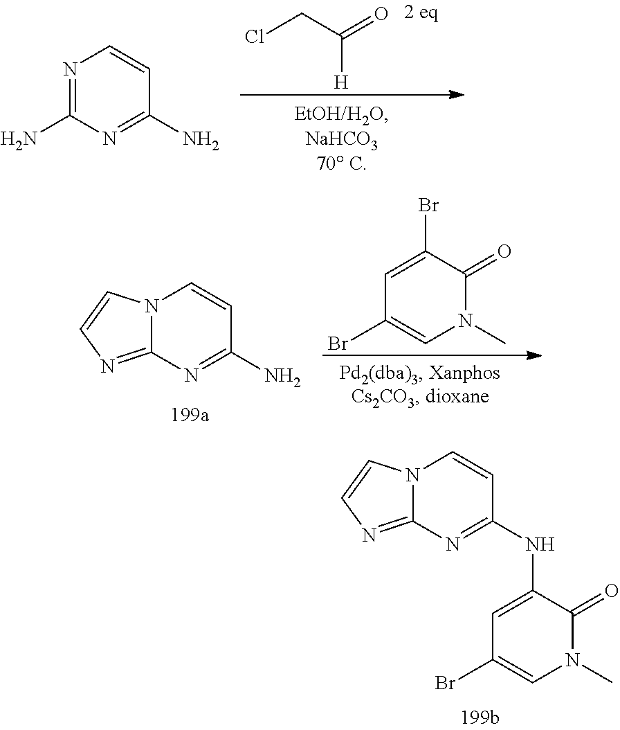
ClCC(=O)[H].N1=C(N)N=C(N)C=C1.N12C(=NC=C1)N=C(N)C=C2.C1=C(Br)C(=O)N(C)C=C1Br.N12C(=NC=C1)N=C(NC1=CC(Br)=CN(C)C1=O)C=C2
